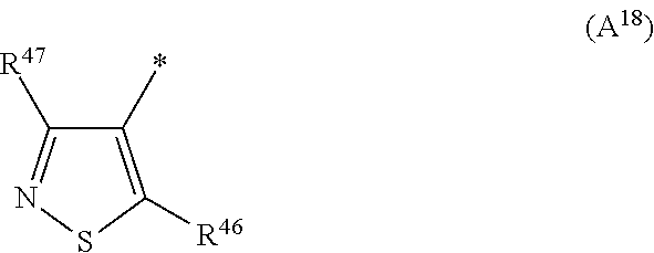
C1([R47])=NSC([R46])=C1*
